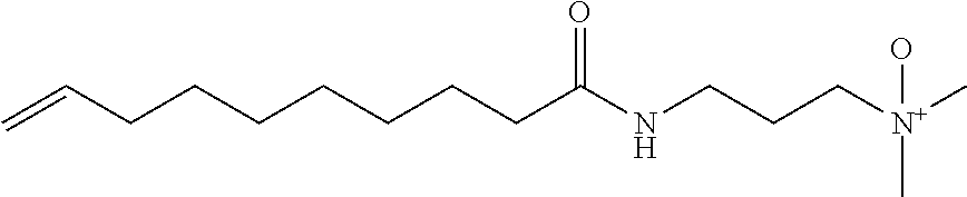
C(CCCCC(NCCC[N+](C)(O)C)=O)CCC=C
